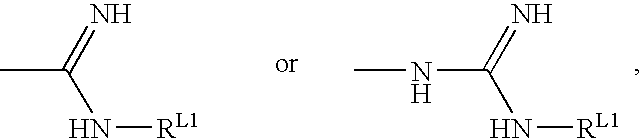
CC(=N)N[RL1].N(C(=N)N[RL1])C
